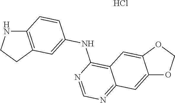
C12=C(CCN1)C=C(NC1=C3C(=NC=N1)C=C1C(=C3)OCO1)C=C2.Cl
